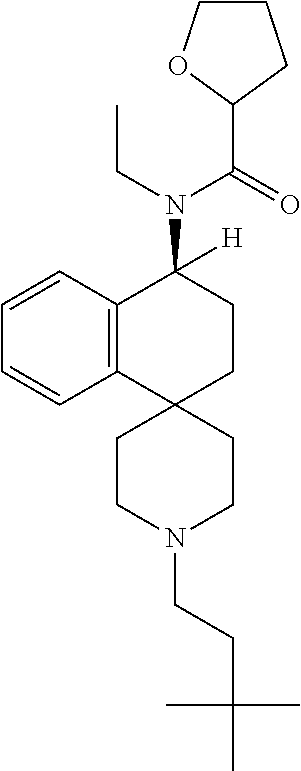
C12=C(C=CC=C1)C(N(C(C1CCCO1)=O)CC)([H])CCC21CCN(CCC(C)(C)C)CC1
